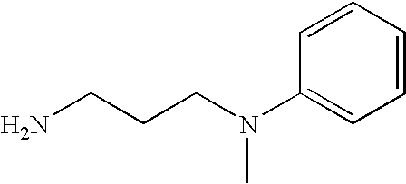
NCCCN(C1=CC=CC=C1)C
